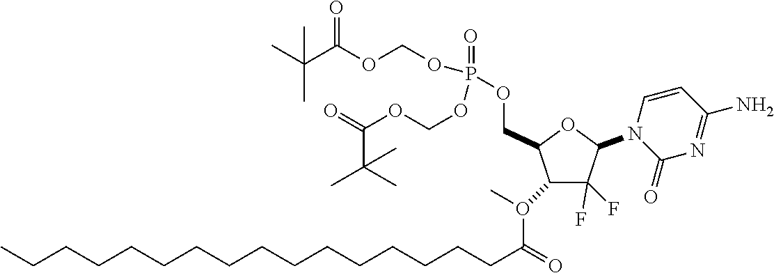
C1(F)(F)C(N2C(=O)N=C(N)C=C2)OC(COP(=O)(OCOC(=O)C(C)(C)C)OCOC(C(C)(C)C)=O)C1O(C(CCCCCCCCCCCCCCCC)=O)C
